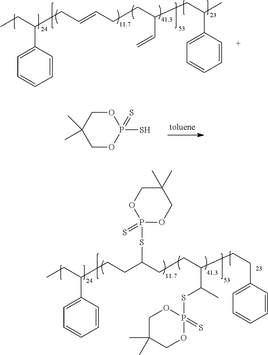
C1(C(CC)CC=CCCC(C=C)CC(C)C2=CC=CC=C2)=CC=CC=C1.C1(C)(C)COP(S)(=S)OC1.C1(C(CC)CCC(CCC(C(SP2(=S)OCC(C)(C)CO2)C)CCC2=CC=CC=C2)SP2(=S)OCC(C)(C)CO2)=CC=CC=C1
